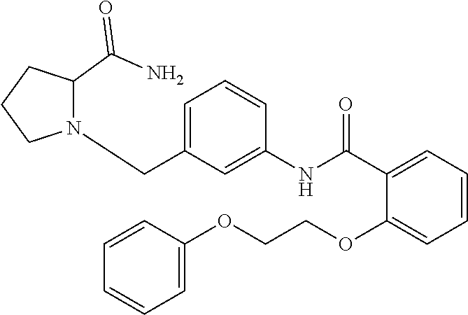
C1=C(CN2C(C(=O)N)CCC2)C=C(NC(C2=CC=CC=C2OCCOC2=CC=CC=C2)=O)C=C1
